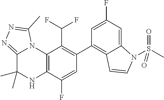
C12=C(C(F)=CC(C3=C4C(=CC(F)=C3)N(S(C)(=O)=O)C=C4)=C1C(F)F)NC(C)(C)C1=NN=C(C)N21
